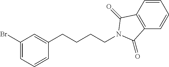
C1=CC2=C(C=C1)C(=O)N(CCCCC1=CC(Br)=CC=C1)C2=O
